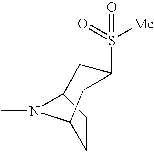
N1(C)C2CCC1CC(S(=O)(=O)[Me])C2
